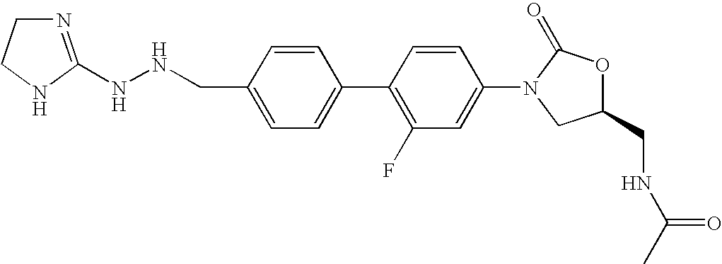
C1(CNNC2=NCCN2)=CC=C(C2=C(F)C=C(N3CC(CNC(C)=O)OC3=O)C=C2)C=C1
